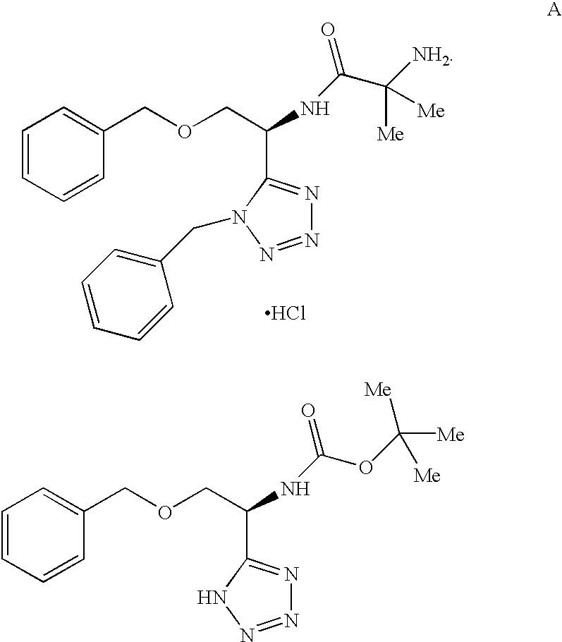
C1=CC=CC(COCC(NC(C([NH2])([Me])[Me])=O)C2=NN=NN2CC2=CC=CC=C2)=C1.Cl.C1=CC=CC(COCC(NC(OC([Me])([Me])[Me])=O)C2=NN=NN2)=C1
